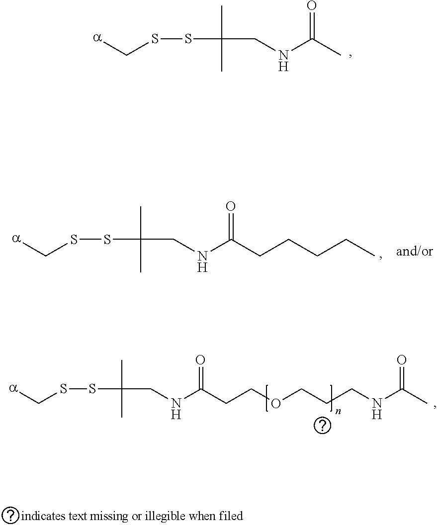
[a]CSSC(C)(C)CNC(C)=O.[a]CSSC(C)(C)CNC(CCCCC)=O.[a]CSSC(C)(C)CNC(CCOCCCNC(C)=O)=O
